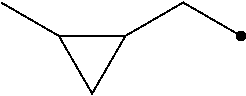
C1(CC)C(C)C1
